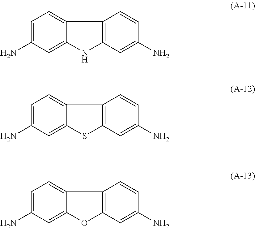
C1=C(N)C=C2C(=C1)C1=C(N2)C=C(N)C=C1.C1=C(N)C=C2C(=C1)C1=C(S2)C=C(N)C=C1.C1=C(N)C=C2C(=C1)C1=C(O2)C=C(N)C=C1
